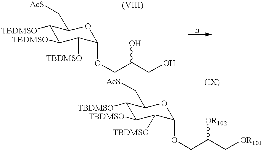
C1([TBDMSO])C([TBDMSO])C([TBDMSO])C(OCC(CO)O)OC1C[AcS].C1([TBDMSO])C([TBDMSO])C([TBDMSO])C(OCC(C[OR101])[OR102])OC1C[AcS]
